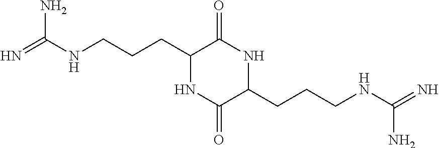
C(CC1NC(=O)C(CCCNC(=N)N)NC1=O)CNC(=N)N
